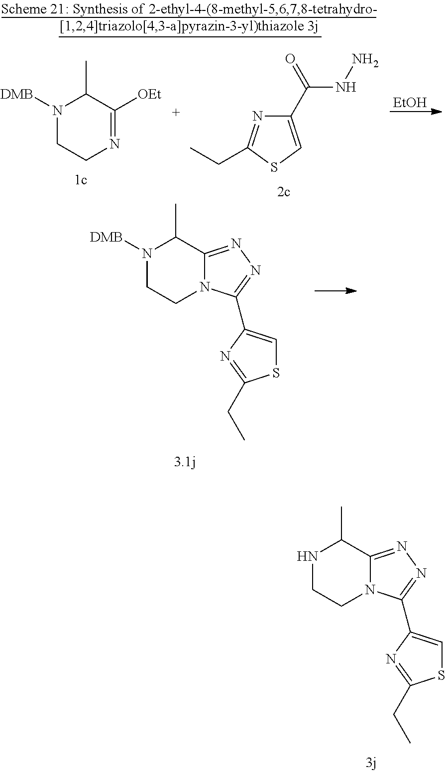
N1CCN2C(=NN=C2C2=CSC(CC)=N2)C1C.N1([DMB])CCN2C(=NN=C2C2=CSC(CC)=N2)C1C.[EtOH].C1(C(NN)=O)=CSC(CC)=N1.N1([DMB])CCN=C([OEt])C1C
